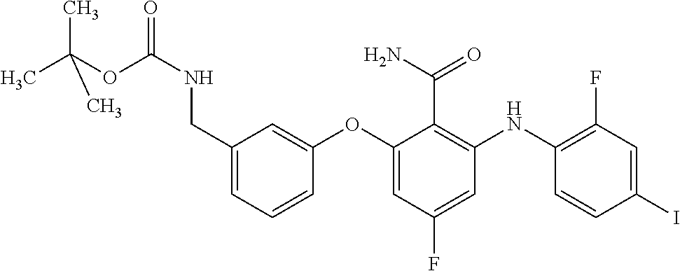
C1=C(CNC(OC(C)(C)C)=O)C=C(OC2=CC(F)=CC(NC3=C(F)C=C(I)C=C3)=C2C(=O)N)C=C1
